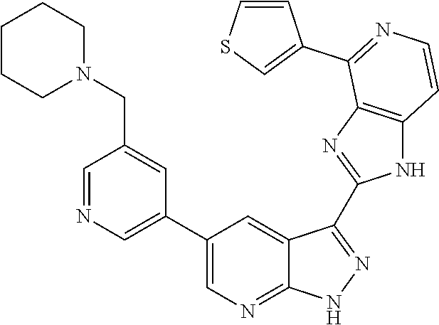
C1=NC=C(C2=CN=C3C(=C2)C(C2=NC4=C(N2)C=CN=C4C2=CSC=C2)=NN3)C=C1CN1CCCCC1
